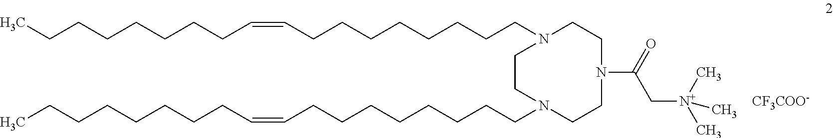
CCCCCCCCC=CCCCCCCCCN1CCN(CCCCCCCCC=CCCCCCCCC)CCN(C(C[N+](C)(C)C)=O)CC1.[CF3COO-]
